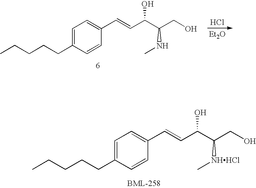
C1=C(CCCCC)C=CC(C=CC(C([NHHCl]C)CO)O)=C1.C1=C(CCCCC)C=CC(C=CC(C(NC)CO)O)=C1.Cl.[Et2O]
